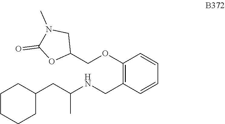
C1=CC=CC(CNC(CC2CCCCC2)C)=C1OCC1OC(=O)N(C)C1
